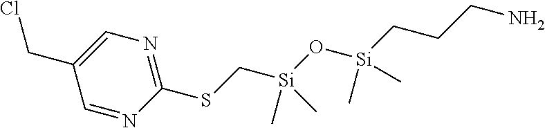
C1(SC[Si](O[Si](CCCN)(C)C)(C)C)=NC=C(CCl)C=N1
